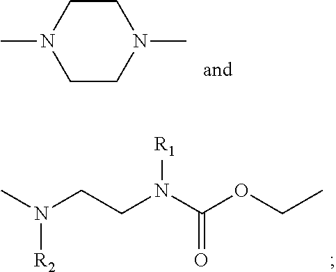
C1CN(C)CCN1C.CN(CCN(C(OCC)=O)[R1])[R2]
